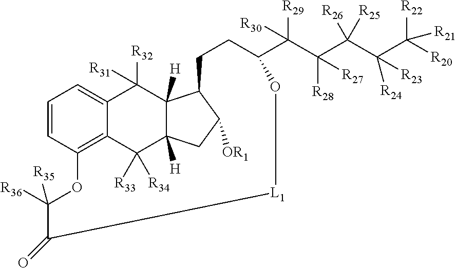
C1=CC2=C3C(=C1)C([R32])([R31])C1([H])C([H])(C3([R33])[R34])CC([OR1])C1CCC(C(C(C(C(C([R20])([R22])[R21])([R24])[R23])([R26])[R25])([R28])[R27])([R29])[R30])O[L1]C(=O)C([R36])([R35])O2
